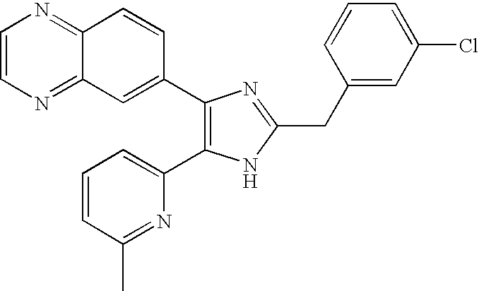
C12=NC=CN=C1C=CC(C1=C(C3=CC=CC(C)=N3)NC(CC3=CC(Cl)=CC=C3)=N1)=C2
